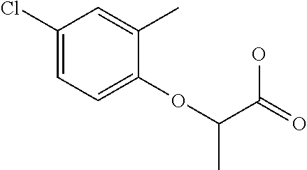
C1(Cl)=CC=C(OC(C(O)=O)C)C(C)=C1
